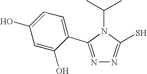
N1=C(C2=CC=C(O)C=C2O)N(C(C)C)C(S)=N1
